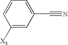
C1([X3])=CC(C#N)=CC=C1
